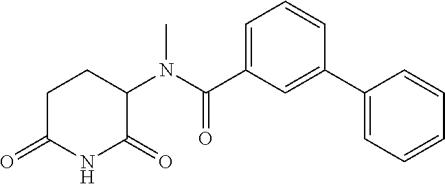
C1C(=O)NC(=O)C(N(C(C2=CC=CC(C3=CC=CC=C3)=C2)=O)C)C1
